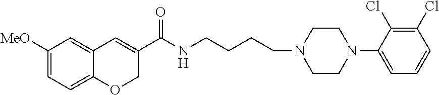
C1([MeO])=CC=C2C(=C1)C=C(C(NCCCCN1CCN(C3=CC=CC(Cl)=C3Cl)CC1)=O)CO2
